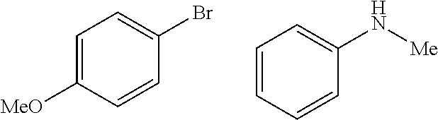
C1=C([MeO])C=CC(Br)=C1.C1=CC=CC(N[Me])=C1
